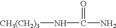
[CH3(CH2)3]NC(N)=O
